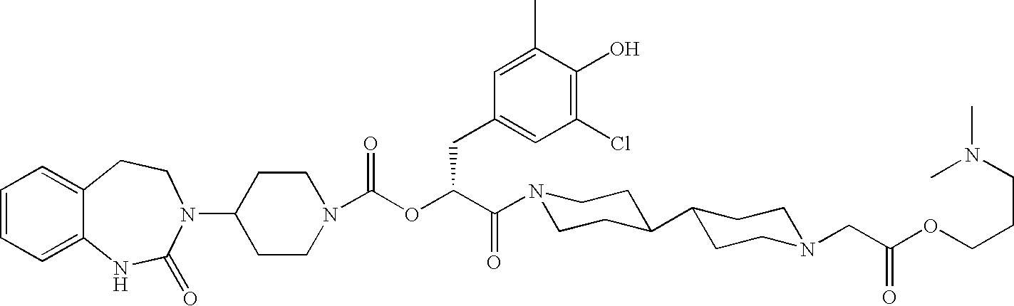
C1(N2C(=O)NC3=CC=CC=C3CC2)CCN(C(OC(C(=O)N2CCC(C3CCN(CC(OCCCN(C)C)=O)CC3)CC2)CC2=CC(Cl)=C(O)C(C)=C2)=O)CC1
